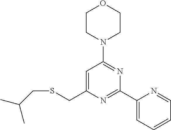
C1(CSCC(C)C)=CC(N2CCOCC2)=NC(C2=CC=CC=N2)=N1
